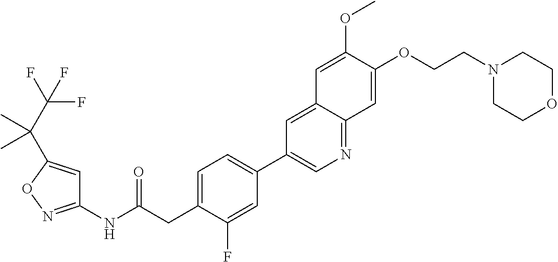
C1(NC(CC2=CC=C(C3=CN=C4C(=C3)C=C(OC)C(OCCN3CCOCC3)=C4)C=C2F)=O)=NOC(C(C(F)(F)F)(C)C)=C1
